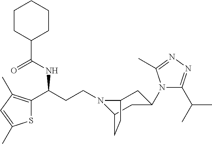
N1(CCC(C2=C(C)C=C(C)S2)NC(C2CCCCC2)=O)C2CC(N3C(C(C)C)=NN=C3C)CC1CC2
